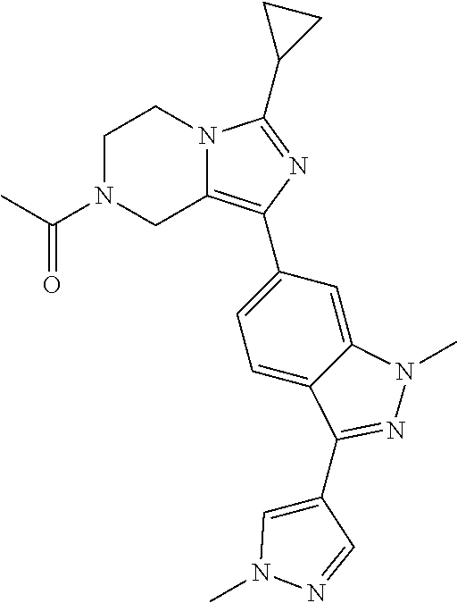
C1N(C(C)=O)CC2=C(C3=CC=C4C(=C3)N(C)N=C4C3=CN(C)N=C3)N=C(C3CC3)N2C1
